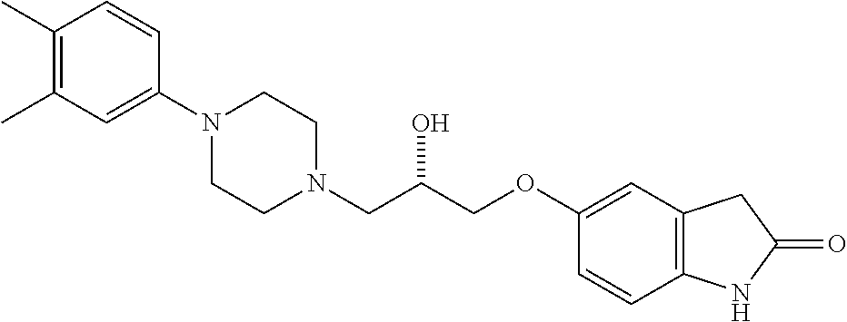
C1(C)=C(C)C=C(N2CCN(CC(COC3=CC4=C(C=C3)NC(=O)C4)O)CC2)C=C1
